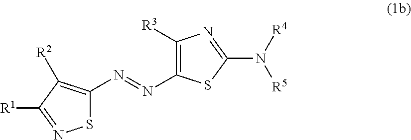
S1C(N=NC2=C([R3])N=C(N([R4])[R5])S2)=C([R2])C([R1])=N1
